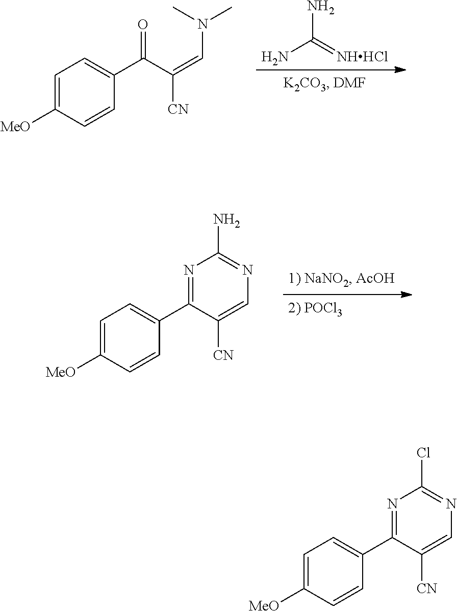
C1=C([MeO])C=CC(C(C(=CN(C)C)[CN])=O)=C1.NC(=[NHHCl])N.C1=C([MeO])C=CC(C2=NC(N)=NC=C2[CN])=C1.C1=C([MeO])C=CC(C2=NC(Cl)=NC=C2[CN])=C1
